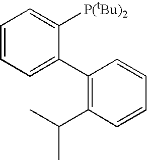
C1=CC=C(C2=C(C(C)C)C=CC=C2)C([P(tBu)2])=C1
